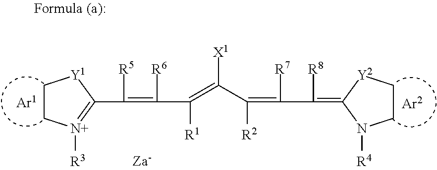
C1C[N+]([R3])=C(C([R5])=C([R6])C(=C([X1])C([R2])=C(C(=C2N([R4])CC[Y2]2)[R8])[R7])[R1])[Y1]1
